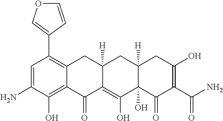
C1=C(N)C(O)=C2C(=C1C1=COC=C1)CC1([H])C(=C(O)C3(O)C([H])(C1)CC(O)=C(C(N)=O)C3=O)C2=O
